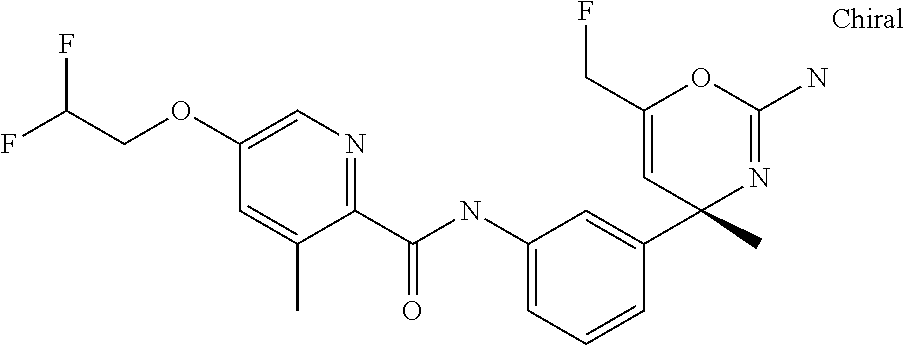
C1=C(OCC(F)F)C=C(C)C(C(NC2=CC=CC(C3(C)N=C(N)OC(CF)=C3)=C2)=O)=N1
